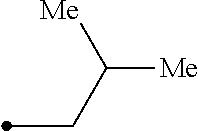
C(C([Me])[Me])C
